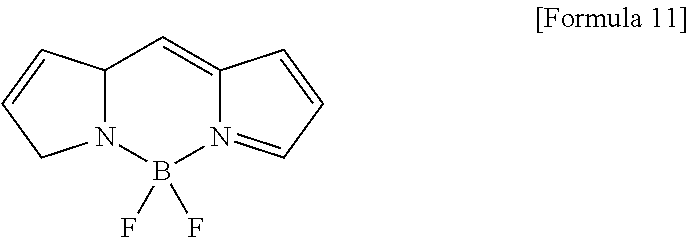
C12N(B(F)(F)N3=CC=CC3=C1)CC=C2
